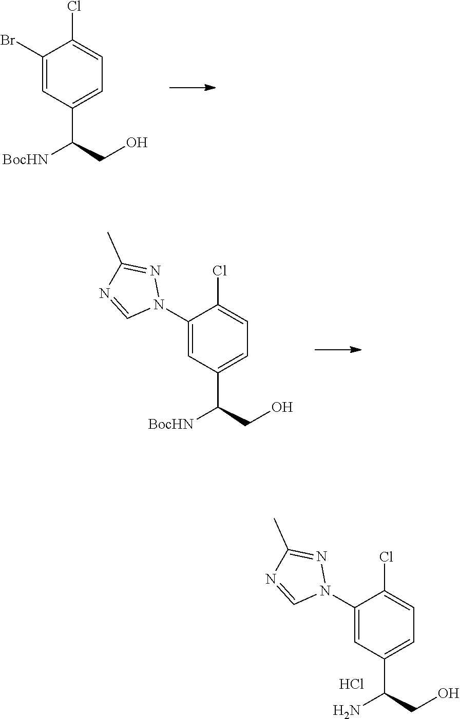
C1(Cl)=CC=C(C(CO)[BocHN])C=C1Br.C1=NC(C)=NN1C1=CC(C(CO)[BocHN])=CC=C1Cl.C1=NC(C)=NN1C1=CC(C(N)CO)=CC=C1Cl.Cl
